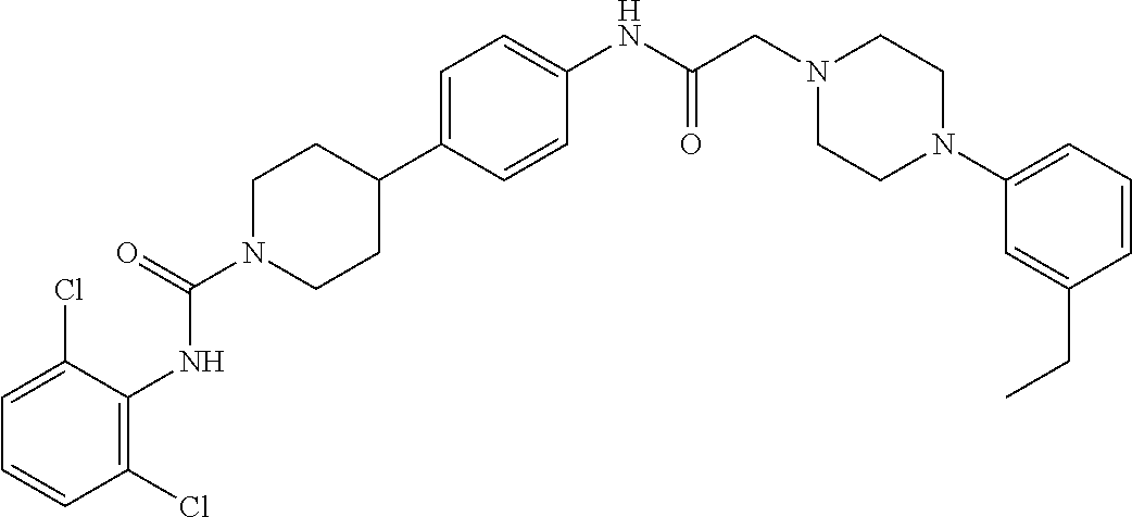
C1(Cl)=C(NC(N2CCC(C3=CC=C(NC(CN4CCN(C5=CC=CC(CC)=C5)CC4)=O)C=C3)CC2)=O)C(Cl)=CC=C1
